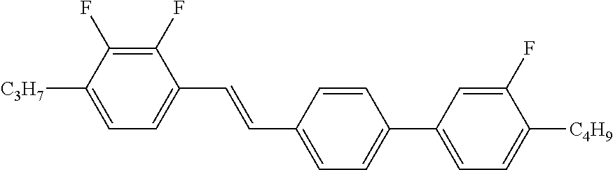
C1(F)=C(F)C([C3H7])=CC=C1C=CC1=CC=C(C2=CC=C([C4H9])C(F)=C2)C=C1
